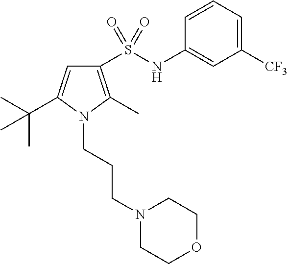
C1(NS(C2=C(C)N(CCCN3CCOCC3)C(C(C)(C)C)=C2)(=O)=O)=CC([CF3])=CC=C1
